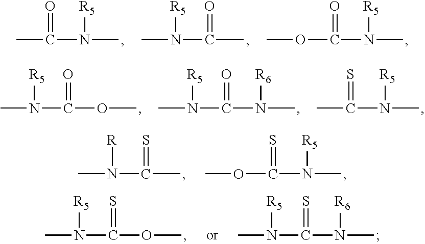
CC(N(C)[R5])=O.CN(C(C)=O)[R5].COC(N(C)[R5])=O.CN(C(OC)=O)[R5].CN(C(N(C)[R6])=O)[R5].CC(N(C)[R5])=S.CN(C(C)=S)[R].COC(N(C)[R5])=S.CN(C(OC)=S)[R5].CN(C(N(C)[R6])=S)[R5]
